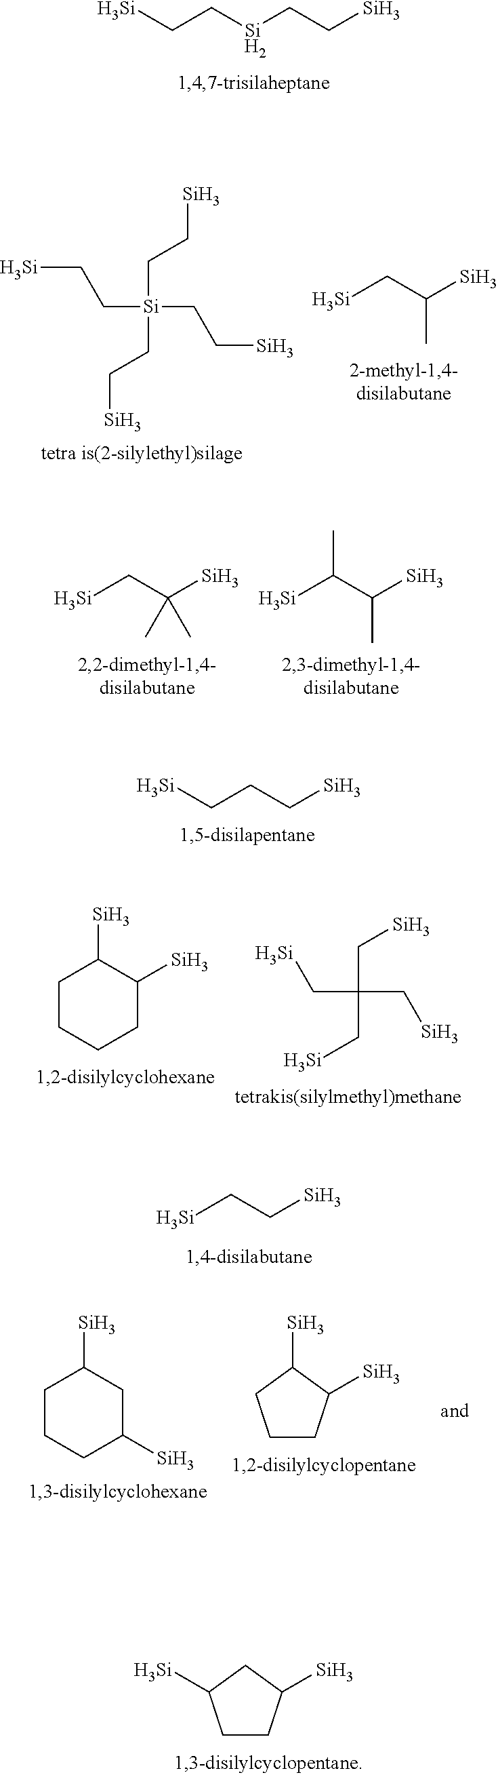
[Si]CC[Si]CC[Si].[Si]CC[Si](CC[Si])(CC[Si])CC[Si].C(C([Si])C)[Si].C(CC[Si])[Si].[Si]CC(C)(C)[Si].[Si]C(C([Si])C)C.C1CCCC([Si])C1[Si].[Si]CC(C[Si])(C[Si])C[Si].[Si]CC[Si].C1C([Si])CCC1[Si].C1CCC([Si])CC1[Si].C1([Si])CCCC1[Si]
